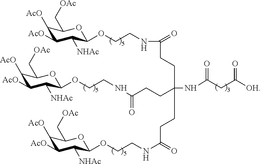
C1([AcO])C([AcO])C([NHAc])C(OCCNC(=O)CCC(NC(=O)CC(=O)[OH])(CCC(NCCOC2C([NHAc])C([AcO])C([AcO])C(C[OAc])O2)=O)CCC(NCCOC2C([NHAc])C([AcO])C([AcO])C(C[OAc])O2)=O)OC1C[OAc]
